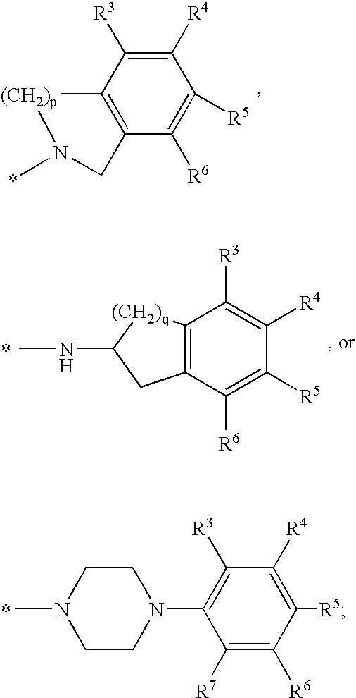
C1([R4])=C([R3])C2=C(C([R6])=C1[R5])CN(C)[(CH2)p]2.C12=C(C([R6])=C([R5])C([R4])=C1[R3])CC(NC)[(CH2)q]2.CN1CCN(C2=C([R3])C([R4])=C([R5])C([R6])=C2[R7])CC1
